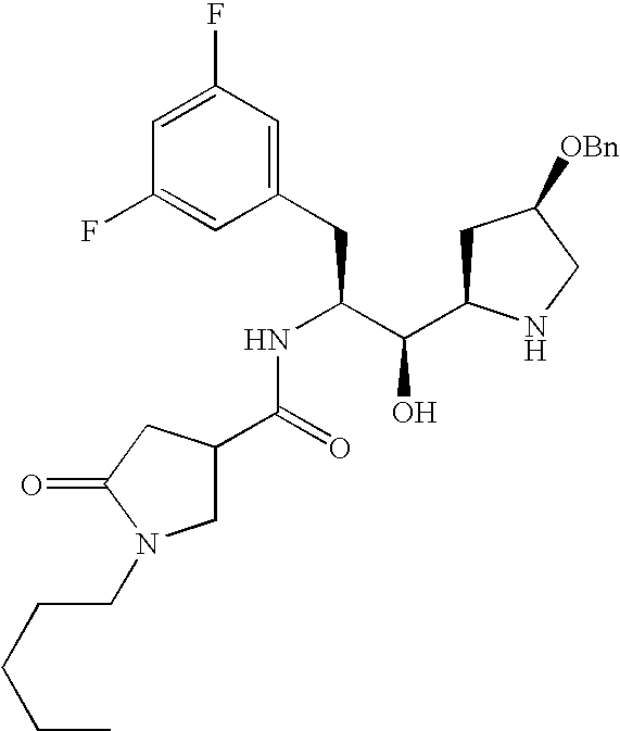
C1(F)=CC(F)=CC(CC(C(C2CC([OBn])CN2)O)NC(C2CN(CCCCC)C(=O)C2)=O)=C1
